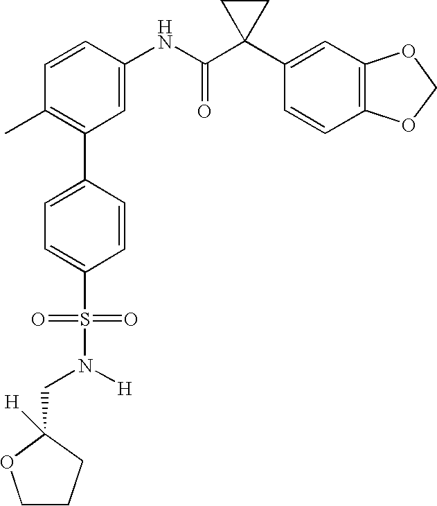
C1(NC(C2(C3=CC4=C(C=C3)OCO4)CC2)=O)=CC(C2=CC=C(S(=O)(=O)N(CC3([H])CCCO3)[H])C=C2)=C(C)C=C1
